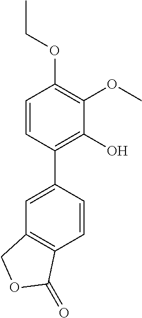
C1=CC(C2=CC3=C(C=C2)C(=O)OC3)=C(O)C(OC)=C1OCC
